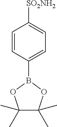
C1=CC(B2OC(C)(C)C(C)(C)O2)=CC=C1[SO2NH2]
